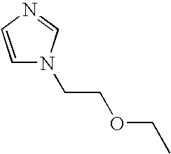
C1=CN=CN1CCOCC
